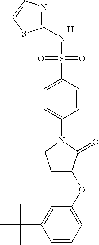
N1=C(NS(=O)(=O)C2=CC=C(N3CCC(OC4=CC=CC(C(C)(C)C)=C4)C3=O)C=C2)SC=C1.[H]
